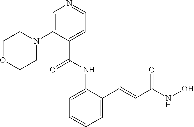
C1=CC=C(C=CC(NO)=O)C(NC(C2=CC=NC=C2N2CCOCC2)=O)=C1
